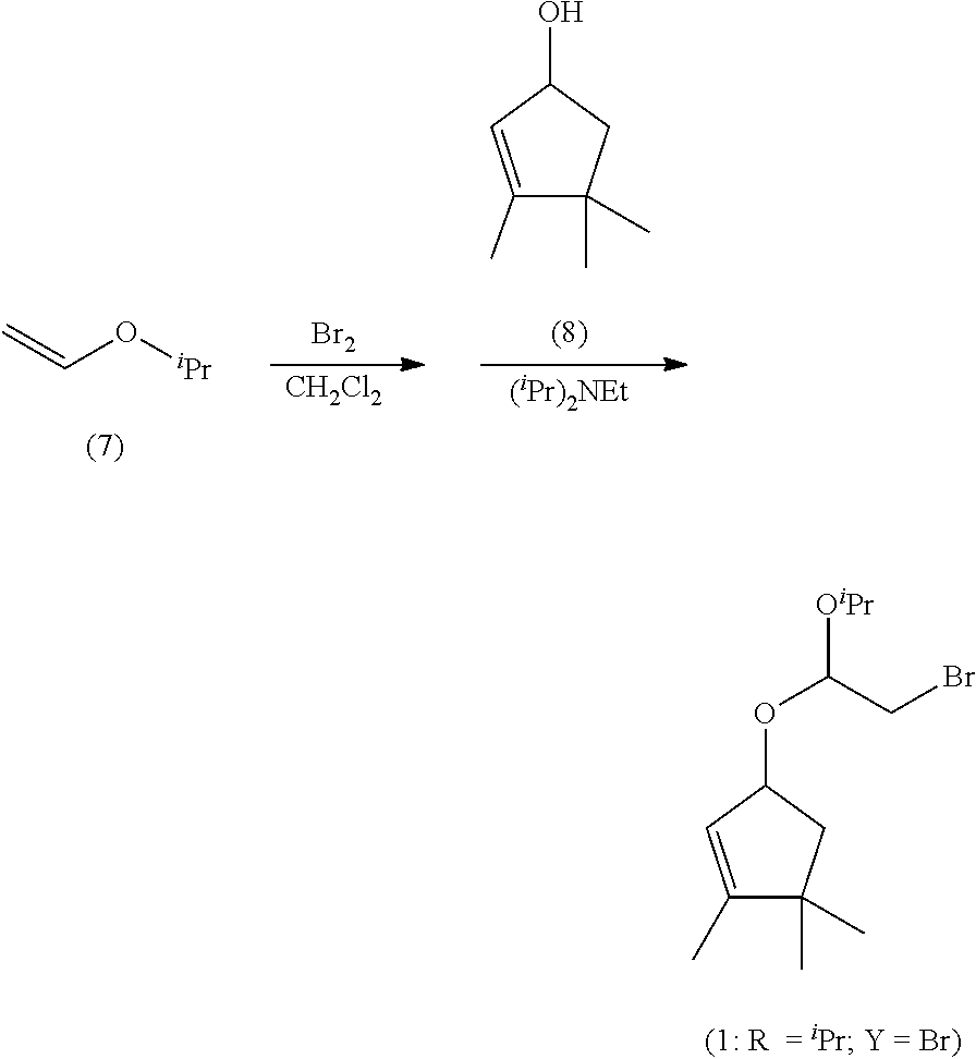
[Br2].[CH2Cl2].C=CO[iPr].C1(C)=CC(O)CC1(C)C.[(iPr)2NEt].C1(C)=CC(OC(CBr)[OiPr])CC1(C)C
